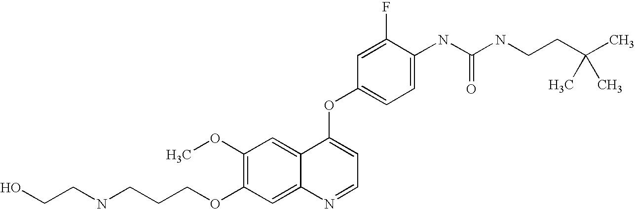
C1(OC)=C(OCCCNCCO)C=C2C(=C1)C(OC1=CC=C(NC(NCCC(C)(C)C)=O)C(F)=C1)=CC=N2
